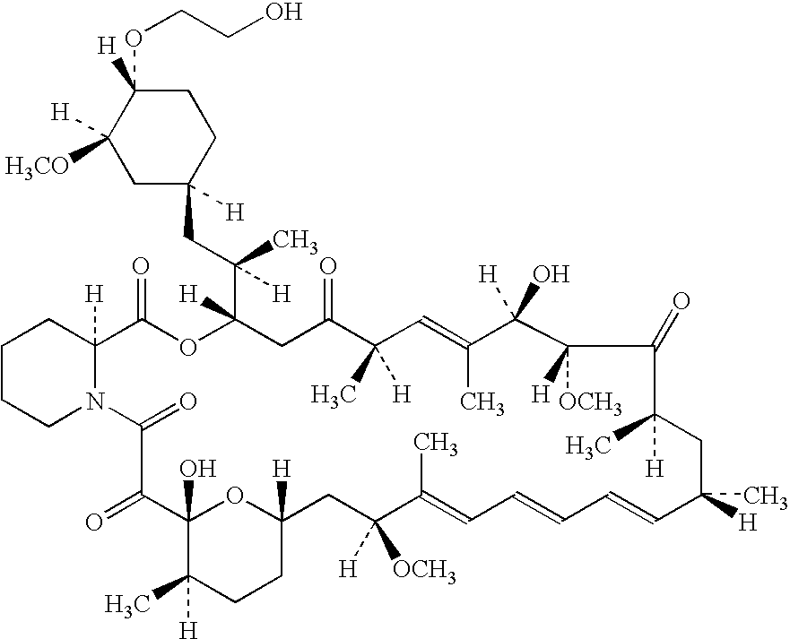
C1CCN2C([H])(C1)C(=O)OC(C(C)([H])CC1([H])CC([H3CO])([H])C([H])(OCCO)CC1)([H])CC(=O)C(C)([H])C=C(C)C(O)([H])C([OCH3])([H])C(=O)C([H])(C)CC(C)([H])C=CC=CC=C(C)C([H])([OCH3])CC1([H])CCC(C)([H])C(O)(C(=O)C2=O)O1
